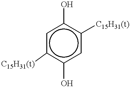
c1c(O)c([C15H31(t)])cc(O)c1[C15H31(t)]
